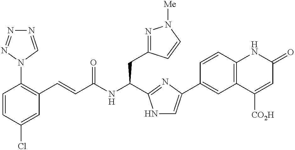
C1=CC(Cl)=CC(C=CC(NC(CC2=NN([Me])C=C2)C2=NC(C3=CC4=C(C=C3)NC(=O)C=C4[CO2H])=CN2)=O)=C1N1C=NN=N1
